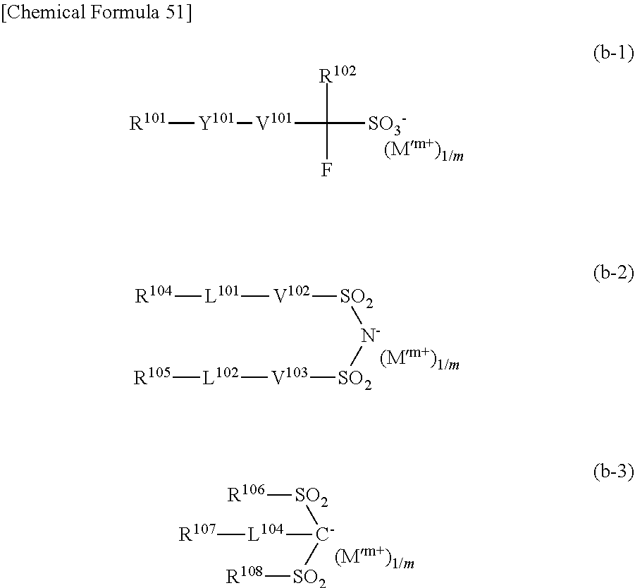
[R101][Y101][V101]C([R102])([SO3-])F.[R104][L101][V102][SO2][N-][SO2][V103][L102][R105].[R106][SO2][C-]([SO2][R108])[L104][R107]
